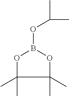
O1C(C)(C)C(C)(C)OB1OC(C)C
